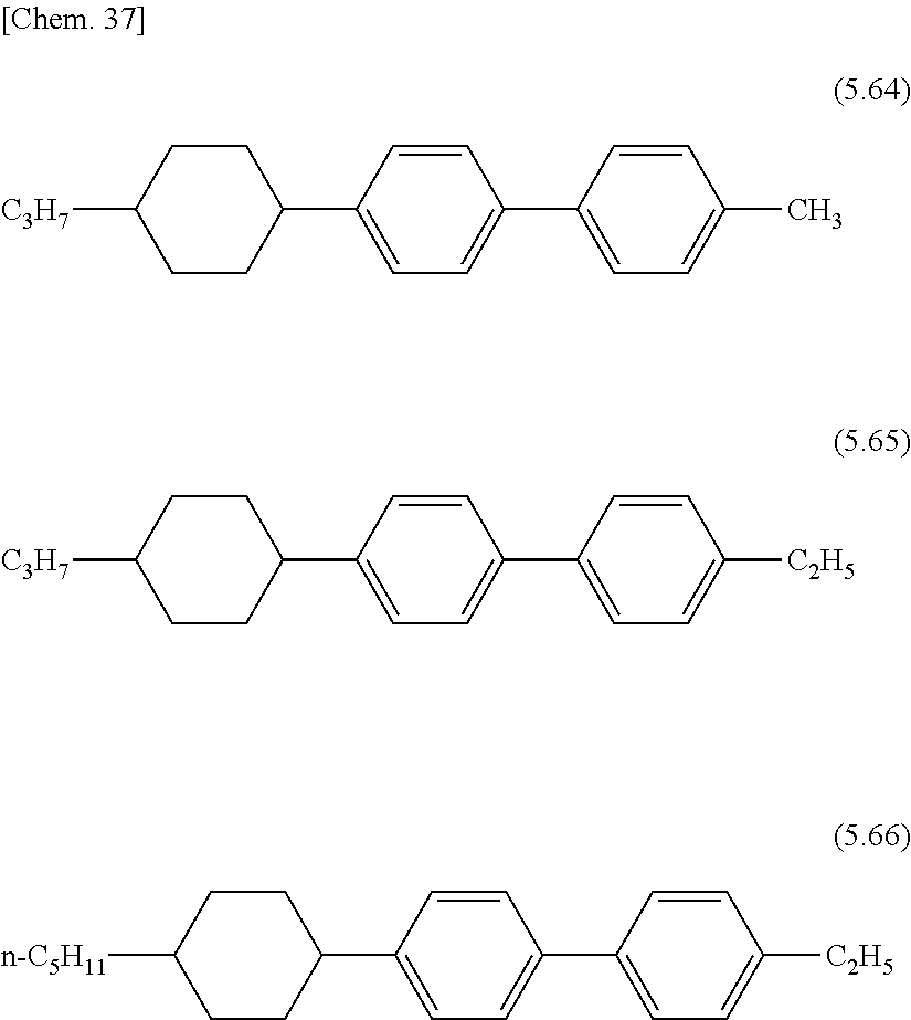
C1=CC(C2CCC([C3H7])CC2)=CC=C1C1=CC=C(C)C=C1.C1=CC(C2CCC([C3H7])CC2)=CC=C1C1=CC=C([C2H5])C=C1.C1=CC(C2CCC([n-C5H11])CC2)=CC=C1C1=CC=C([C2H5])C=C1
